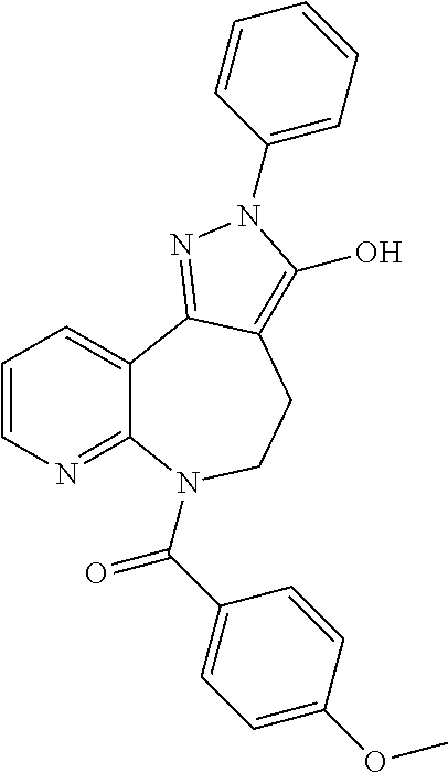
C1=CN=C2C(=C1)C1=NN(C3=CC=CC=C3)C(O)=C1CCN2C(=O)C1=CC=C(OC)C=C1
